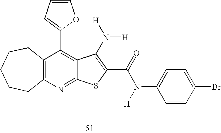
C12=C(N=C3C(=C1C1=CC=CO1)C(N([H])[H])=C(C(=O)N([H])C1=CC=C(Br)C=C1)S3)CCCCC2
